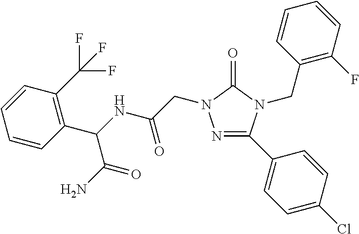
N1=C(C2=CC=C(Cl)C=C2)N(CC2=C(F)C=CC=C2)C(=O)N1CC(NC(C1=C(C(F)(F)F)C=CC=C1)C(N)=O)=O
